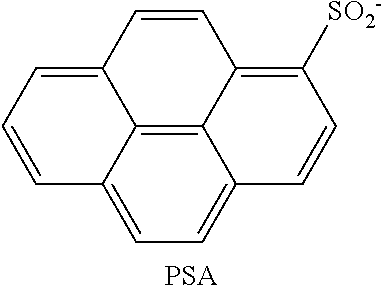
C12=C3C4=CC=C1C=CC([SO2-])=C2C=CC3=CC=C4.[PSA]
